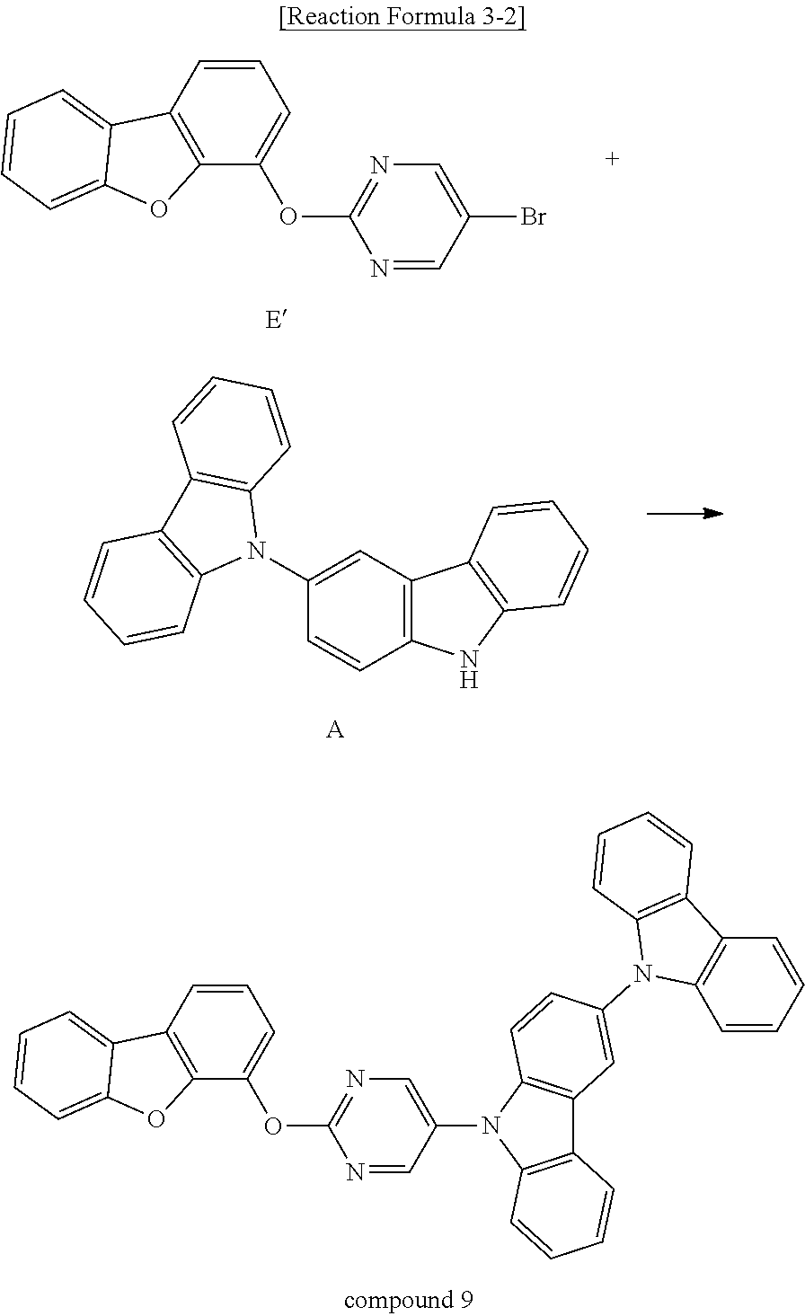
C1=CC2=C(C(OC3=NC=C(Br)C=N3)=C1)OC1=CC=CC=C21.C12=C(C=C(N3C4=C(C5=C3C=CC=C5)C=CC=C4)C=C1)C1=C(N2)C=CC=C1.[A].C1=CC2=C(C(OC3=NC=C(N4C5=C(C6=C4C=CC(N4C7=C(C8=C4C=CC=C8)C=CC=C7)=C6)C=CC=C5)C=N3)=C1)OC1=CC=CC=C21
